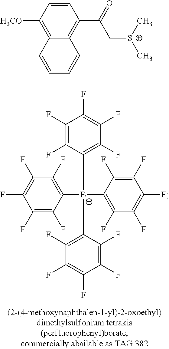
C1(F)=C(F)C([B-](C2=C(F)C(F)=C(F)C(F)=C2F)(C2=C(F)C(F)=C(F)C(F)=C2F)C2=C(F)C(F)=C(F)C(F)=C2F)=C(F)C(F)=C1F.C1=CC([H3CO])=C2C(=C1C(=O)C[S+](C)C)C=CC=C2
